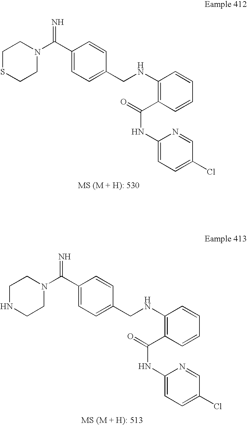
N=C(N1CCSCC1)C1=CC=C(CNC2=C(C(=O)NC3=CC=C(Cl)C=N3)C=CC=C2)C=C1.N=C(N1CCNCC1)C1=CC=C(CNC2=C(C(=O)NC3=CC=C(Cl)C=N3)C=CC=C2)C=C1
